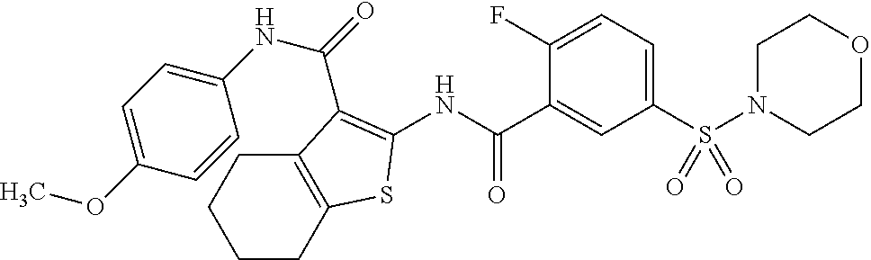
C1N(S(C2=CC=C(F)C(C(NC3=C(C(=O)NC4=CC=C(OC)C=C4)C4=C(CCCC4)S3)=O)=C2)(=O)=O)CCOC1
